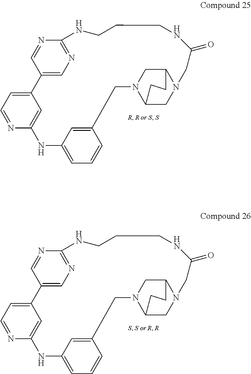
C12=CC=NC(=C1)NC1=CC=CC(=C1)CN1C3CN(C(C1)CC3)CC(=O)NCCCNC1=NC=C2C=N1.C12=CC=NC(=C1)NC1=CC=CC(=C1)CN1C3CN(C(C1)CC3)CC(=O)NCCCNC1=NC=C2C=N1
